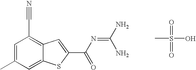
C(C1=C2C(=CC(C)=C1)SC(C(N=C(N)N)=O)=C2)#N.CS(=O)(=O)O
